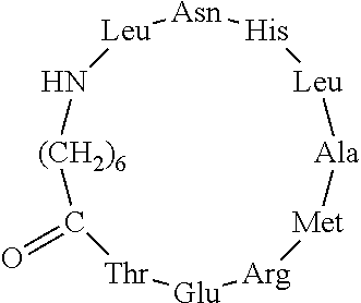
[Arg]1[Met][Ala][Leu][His][Asn][Leu]N[(CH2)6]C(=O)[Thr][Glu]1
